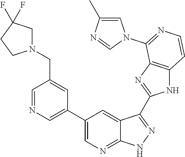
C1=NC=C(C2=CN=C3C(=C2)C(C2=NC4=C(N2)C=CN=C4N2C=C(C)N=C2)=NN3)C=C1CN1CC(F)(F)CC1
